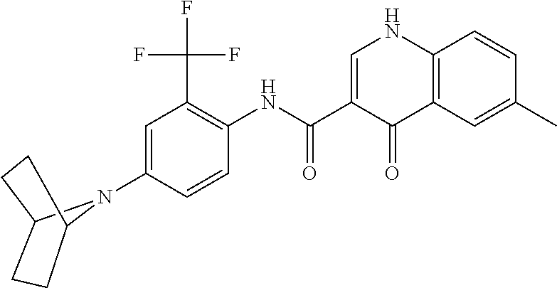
C12=C(C=C(C)C=C1)C(=O)C(C(NC1=C(C(F)(F)F)C=C(N3C4CCC3CC4)C=C1)=O)=CN2
